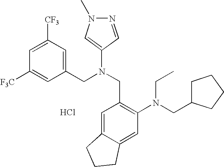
Cl.[F3C]C1=CC(CN(CC2=C(N(CC3CCCC3)CC)C=C3C(=C2)CCC3)C2=CN(C)N=C2)=CC([CF3])=C1
